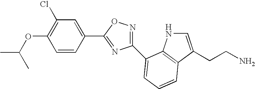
C1(C2=NC(C3=CC=CC4=C3NC=C4CCN)=NO2)=CC(Cl)=C(OC(C)C)C=C1
